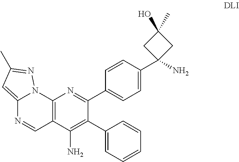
C12=C(C(N)=C(C3=CC=CC=C3)C(C3=CC=C(C4(N)CC(O)(C)C4)C=C3)=N1)C=NC1=CC(C)=NN21
